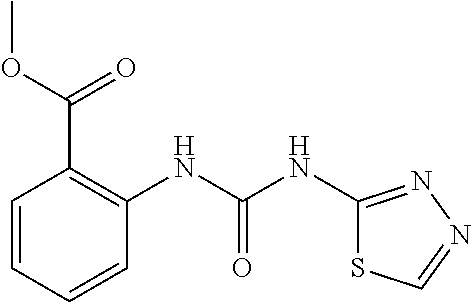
C1=CC(NC(NC2=NN=CS2)=O)=C(C(=O)OC)C=C1
